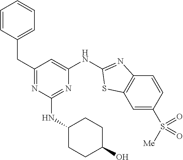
C1=CC=CC=C1CC1=NC(NC2CCC(O)CC2)=NC(NC2=NC3=C(C=C(S([Me])(=O)=O)C=C3)S2)=C1
